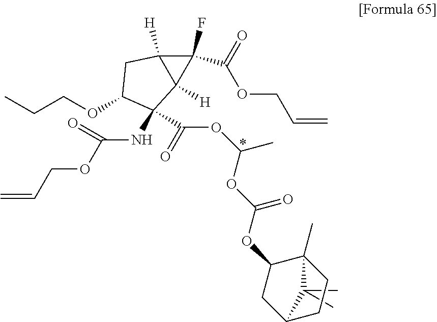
C1(F)(C(=O)OCC=C)C2([H])C1([H])C(C(=O)OC(C)OC(OC1CC3C(C)(C)C1(C)CC3)=O)(NC(=O)OCC=C)C(OCCC)C2
